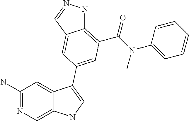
C1(N)=NC=C2C(=C1)C(C1=CC(C(=O)N(C3=CC=CC=C3)C)=C3NN=CC3=C1)=CN2
